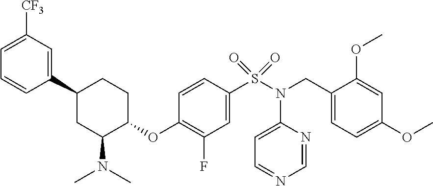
C1=C([CF3])C=C(C2CC(N(C)C)C(OC3=C(F)C=C(S(N(C4=CC=NC=N4)CC4=CC=C(OC)C=C4OC)(=O)=O)C=C3)CC2)C=C1
